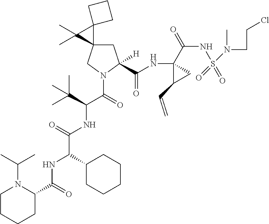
C1C2(CN(C(C(NC(C(NC(C3CCCCN3C(C)C)=O)C3CCCCC3)=O)C(C)(C)C)=O)C1(C(NC1(C(=O)NS(N(C)CCCl)(=O)=O)C(C=C)C1)=O)[H])C1(C2(C)C)CCC1
